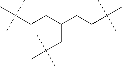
C(CC(CCC(C)(C)C)CC(C)(C)C)C(C)(C)C
